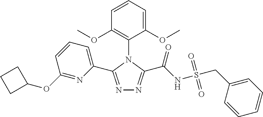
N1=C(C2=CC=CC(OC3CCC3)=N2)N(C2=C(OC)C=CC=C2OC)C(C(NS(CC2=CC=CC=C2)(=O)=O)=O)=N1
